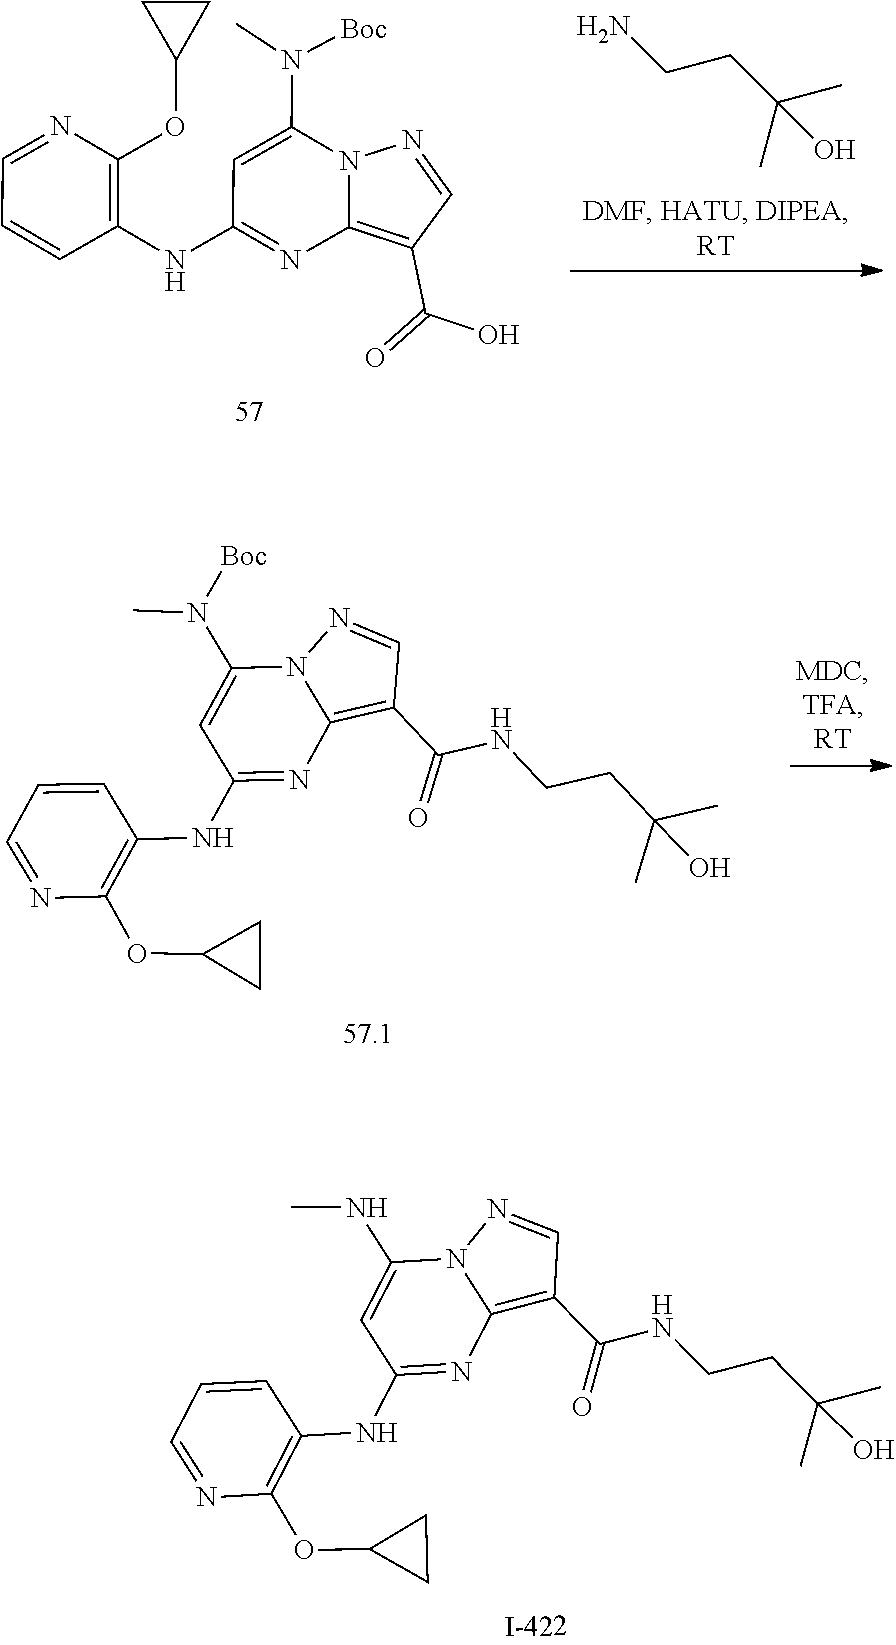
NCCC(C)(C)O.C12=C(C(O)=O)C=NN1C(N(C)[Boc])=CC(NC1=C(OC3CC3)N=CC=C1)=N2.C12=C(C(NCCC(C)(C)O)=O)C=NN1C(N(C)[Boc])=CC(NC1=C(OC3CC3)N=CC=C1)=N2.C12=C(C(NCCC(C)(C)O)=O)C=NN1C(NC)=CC(NC1=C(OC3CC3)N=CC=C1)=N2
